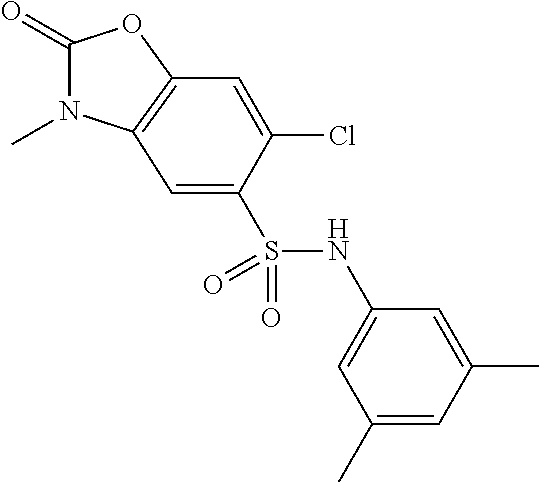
C1(=O)N(C)C2=C(O1)C=C(Cl)C(S(NC1=CC(C)=CC(C)=C1)(=O)=O)=C2
